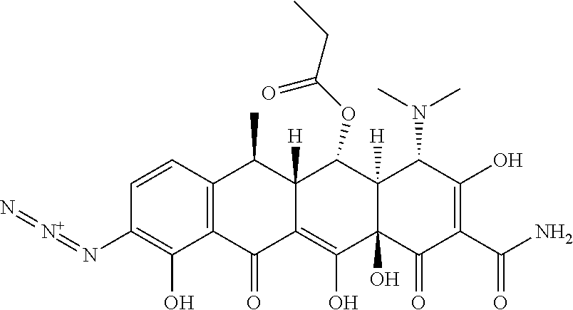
C1=CC2=C(C(O)=C1N=[N+]=N)C(=O)C1=C(O)C3(O)C([H])(C(OC(CC)=O)C1([H])C2C)C(N(C)C)C(O)=C(C(N)=O)C3=O
